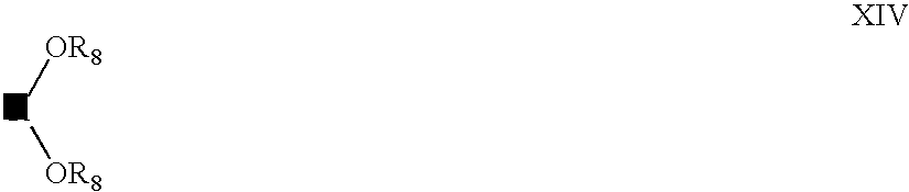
[R]([OR8])[OR8]
